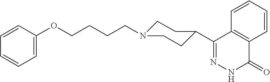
C12=C(C(C3CCN(CCCCOC4=CC=CC=C4)CC3)=NNC1=O)C=CC=C2
